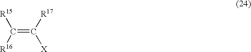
C(=C([X])[R17])([R15])[R16]
